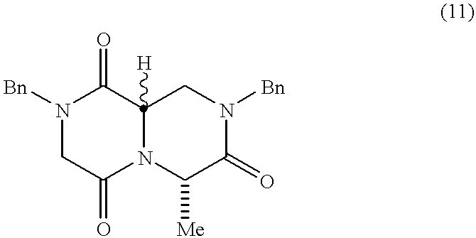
N12C([Me])C(=O)N([Bn])CC1([H])C(=O)N([Bn])CC2=O
